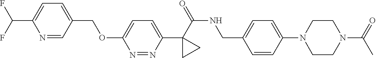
C(C1=CC=C(C(F)F)N=C1)OC1=CC=C(C2(C(NCC3=CC=C(N4CCN(C(C)=O)CC4)C=C3)=O)CC2)N=N1
